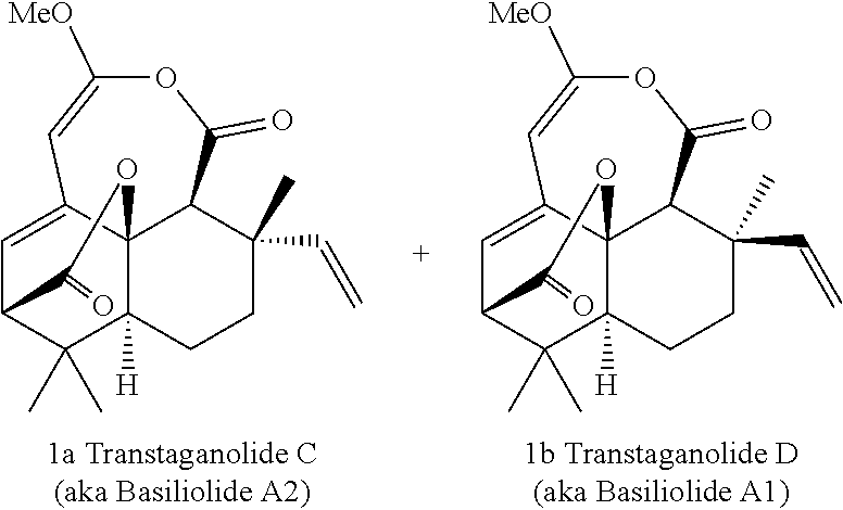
C1=C2C34C([H])(C(C)(C)C1C(=O)O3)CCC(C=C)(C)C4C(=O)OC([MeO])=C2.C1=C2C34C([H])(C(C)(C)C1C(=O)O3)CCC(C=C)(C)C4C(=O)OC([MeO])=C2
